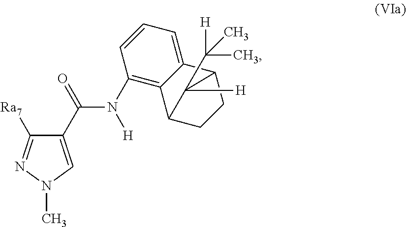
C1(C(=O)N([H])C2=C3C(=CC=C2)C2CCC3C2(C([H])(C)C)[H])=CN(C)N=C1[Ra7]
